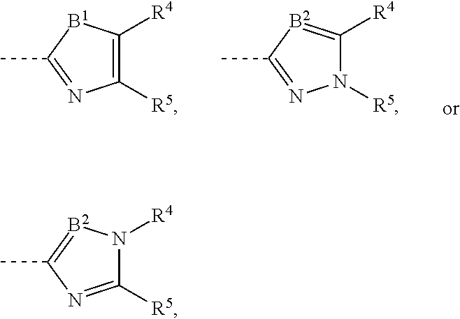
C1([R4])=C([R5])N=C(C)[B1]1.C1([R4])=[B2]C(C)=NN1[R5].N1([R4])C([R5])=NC(C)=[B2]1
